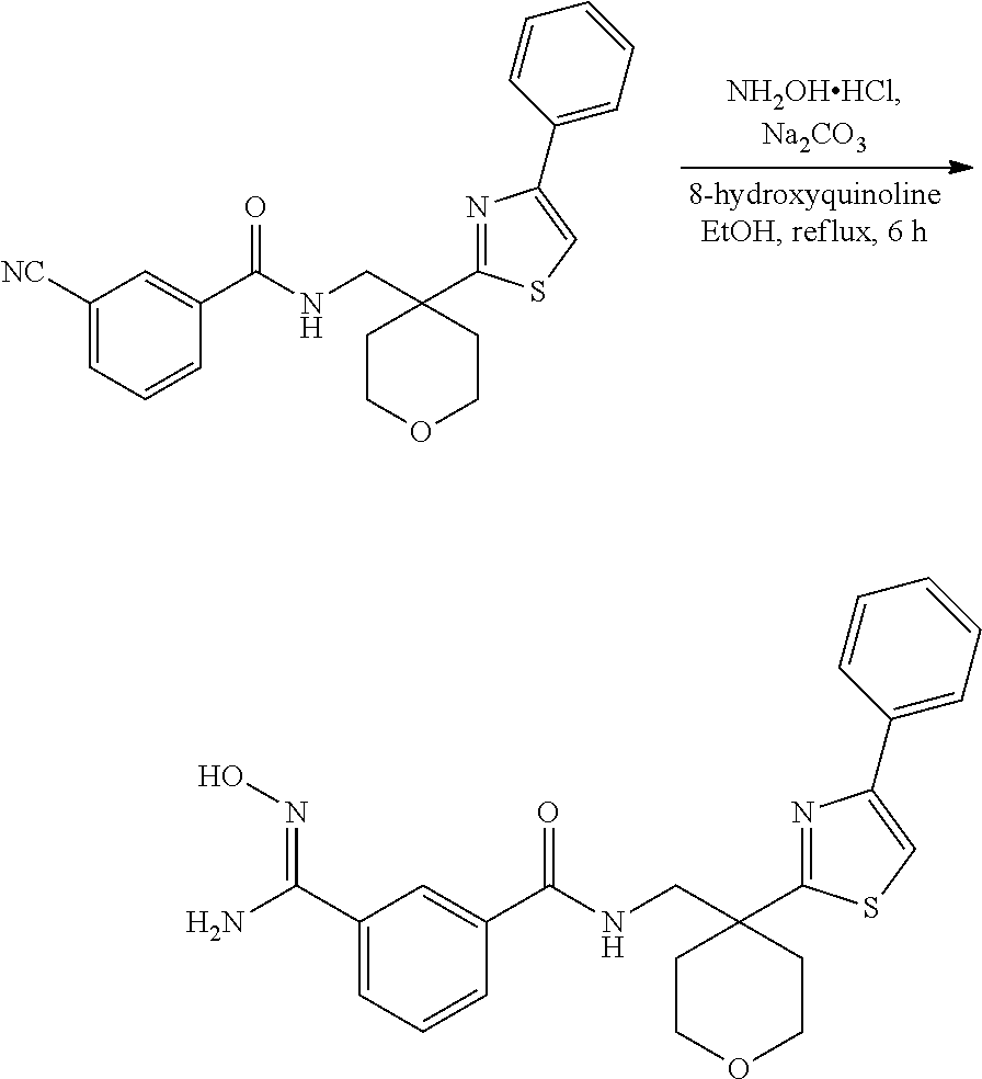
C1([NC])=CC=CC(C(=O)NCC2(C3=NC(C4=CC=CC=C4)=CS3)CCOCC2)=C1.C1(C(N)=NO)=CC=CC(C(=O)NCC2(C3=NC(C4=CC=CC=C4)=CS3)CCOCC2)=C1
